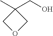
CC1(CO)COC1
